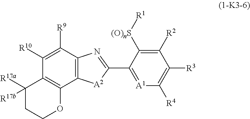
C1([R10])=C([R9])C2=C(C3=C1C([R17a])([R17b])CCO3)[A2]C(C1=[A1]C([R4])=C([R3])C([R2])=C1[(O)nS][R1])=N2
